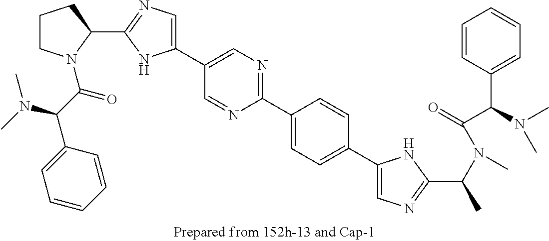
C1CN(C(C(N(C)C)C2=CC=CC=C2)=O)C(C2=NC=C(C3=CN=C(C4=CC=C(C5=CN=C(C(C)N(C(=O)C(C6=CC=CC=C6)N(C)C)C)N5)C=C4)N=C3)N2)C1
